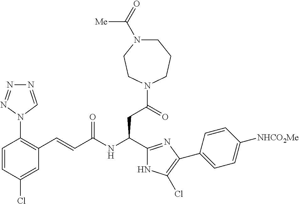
C1(Cl)=CC(C=CC(NC(CC(N2CCCN(C(=O)[Me])CC2)=O)C2=NC(C3=CC=C([NHCO2Me])C=C3)=C(Cl)N2)=O)=C(N2C=NN=N2)C=C1
